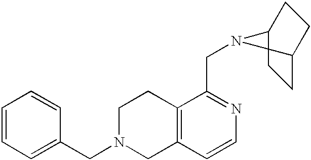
C1=CC=C(CN2CCC3=C(C2)C=CN=C3CN2C3CCC2CC3)C=C1
